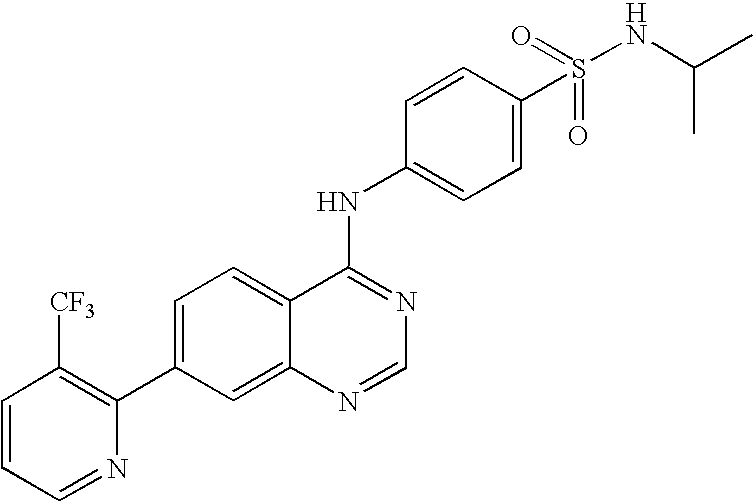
C1=CC=NC(C2=CC=C3C(=C2)N=CN=C3NC2=CC=C(S(NC(C)C)(=O)=O)C=C2)=C1[CF3]
